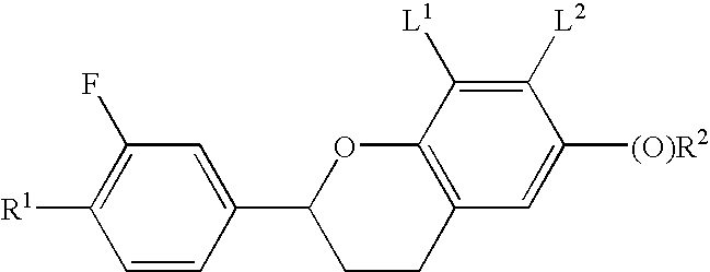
C1=CC(C2CCC3=C(O2)C([L1])=C([L2])C([(O)R2])=C3)=CC(F)=C1[R1]
